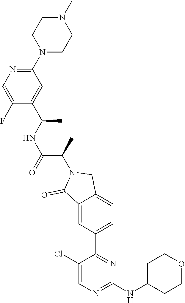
C12=CC(C3=NC(NC4CCOCC4)=NC=C3Cl)=CC=C1CN(C(C)C(NC(C)C1=CC(N3CCN(C)CC3)=NC=C1F)=O)C2=O
